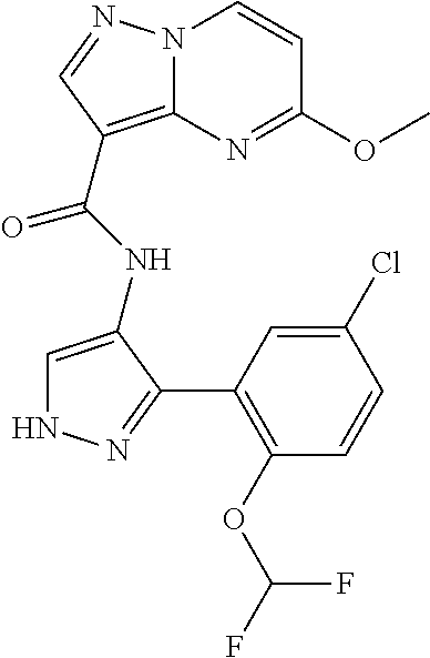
C12=C(C(NC3=CNN=C3C3=C(OC(F)F)C=CC(Cl)=C3)=O)C=NN1C=CC(OC)=N2
